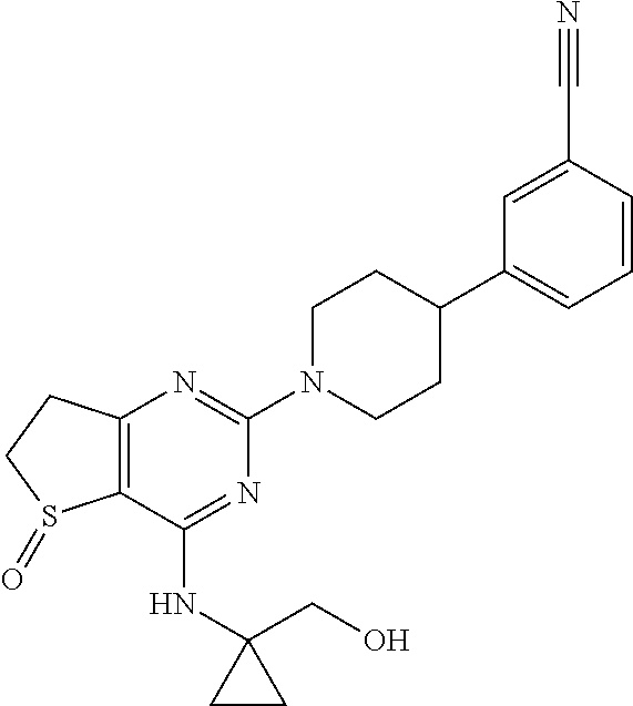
C12=C(C(NC3(CO)CC3)=NC(N3CCC(C4=CC=CC(C#N)=C4)CC3)=N1)S(=O)CC2
